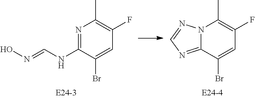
ON=CNC1=NC(C)=C(F)C=C1Br.C12=NC=NN1C(C)=C(F)C=C2Br
